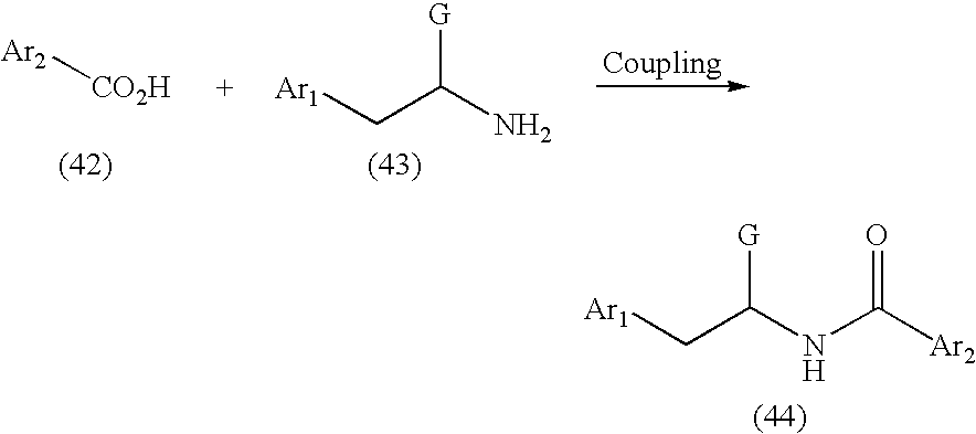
[Ar2][CO2H].[Ar1]CC(N)[G].[Ar1]CC(NC([Ar2])=O)[G]
